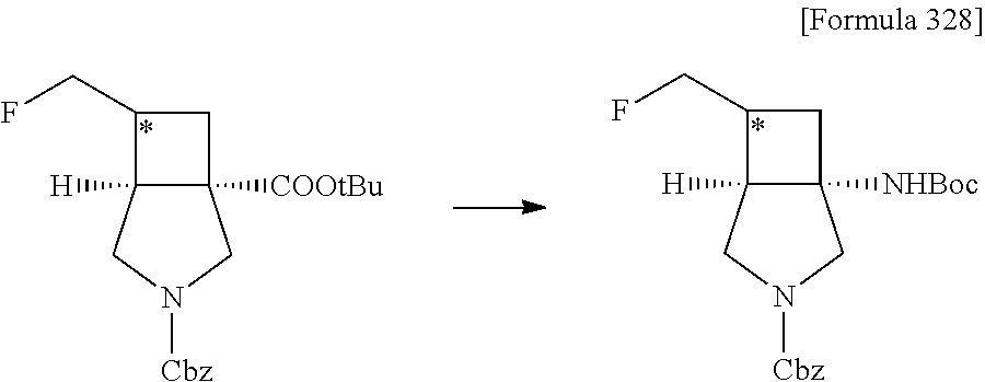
C1(CF)C2([H])C([NHBoc])(C1)CN([Cbz])C2.C1(CF)C2([H])C([COOtBu])(C1)CN([Cbz])C2
